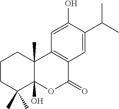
C1=C(O)C(C(C)C)=CC2=C1C1(C)C(O)(OC2=O)C(C)(C)CCC1
